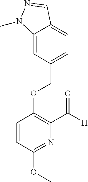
C(OC1=C(C([H])=O)N=C(OC)C=C1)C1=CC=C2C(=C1)N(C)N=C2
